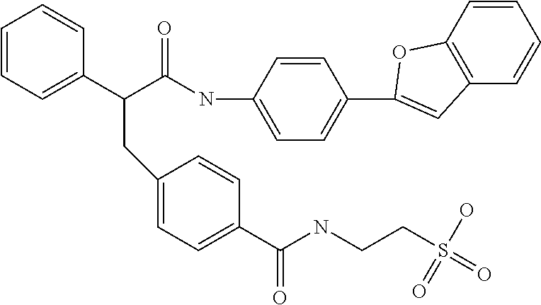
C1=C(C(C(NC2=CC=C(C3=CC4=C(C=CC=C4)O3)C=C2)=O)CC2=CC=C(C(NCCS(=O)(=O)O)=O)C=C2)C=CC=C1
